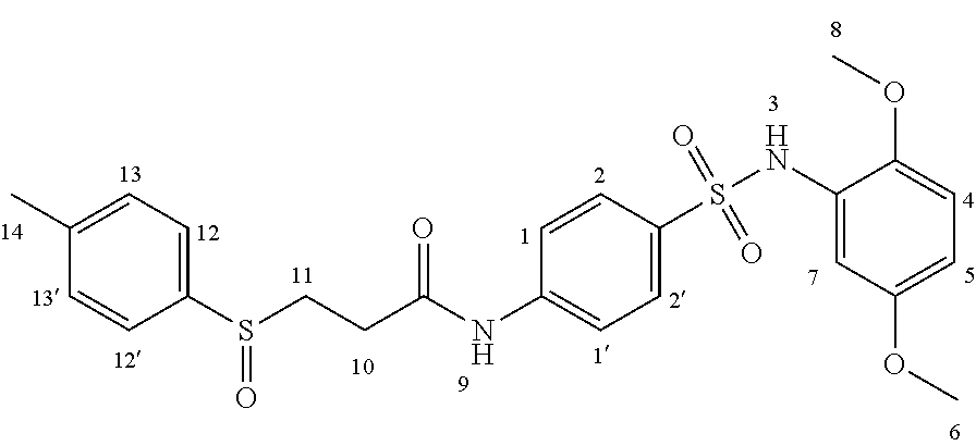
C1=CC(C)=CC=C1S(=O)CCC(NC1=CC=C(S(NC2=CC(OC)=CC=C2OC)(=O)=O)C=C1)=O
